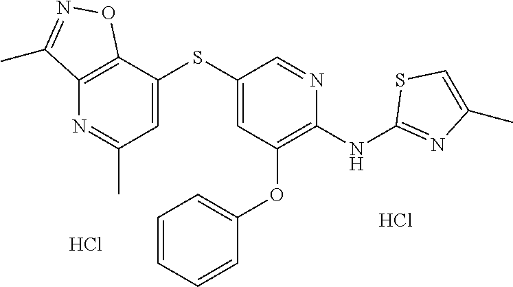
Cl.C1(SC2=CC(C)=NC3=C2ON=C3C)=CC(OC2=CC=CC=C2)=C(NC2=NC(C)=CS2)N=C1.Cl
